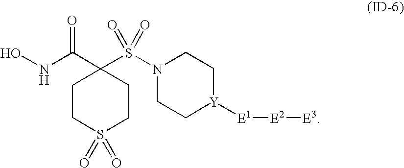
C1CS(=O)(=O)CCC1(C(NO)=O)S(N1CC[Y]([E1][E2][E3])CC1)(=O)=O
